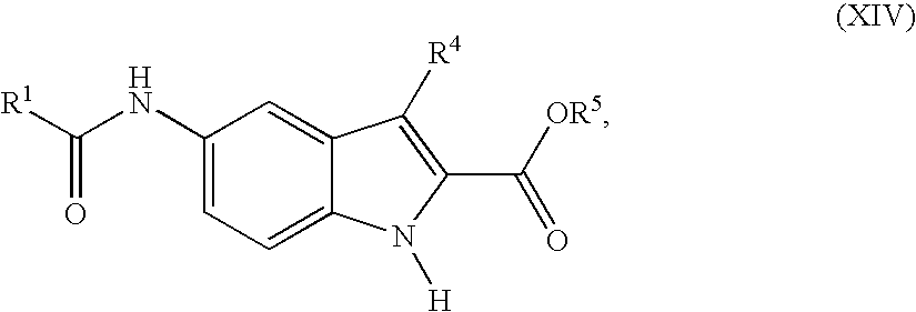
C1(NC([R1])=O)=CC=C2C(=C1)C([R4])=C(C(=O)[OR5])N2[H]
